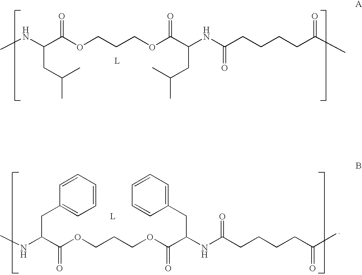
CNC(C(OCCCOC(C(NC(CCCCC(C)=O)=O)CC(C)C)=O)=O)CC(C)C.C(C(OCCCOC(C(NC(CCCCC(C)=O)=O)CC1=CC=CC=C1)=O)=O)(NC)CC1=CC=CC=C1
